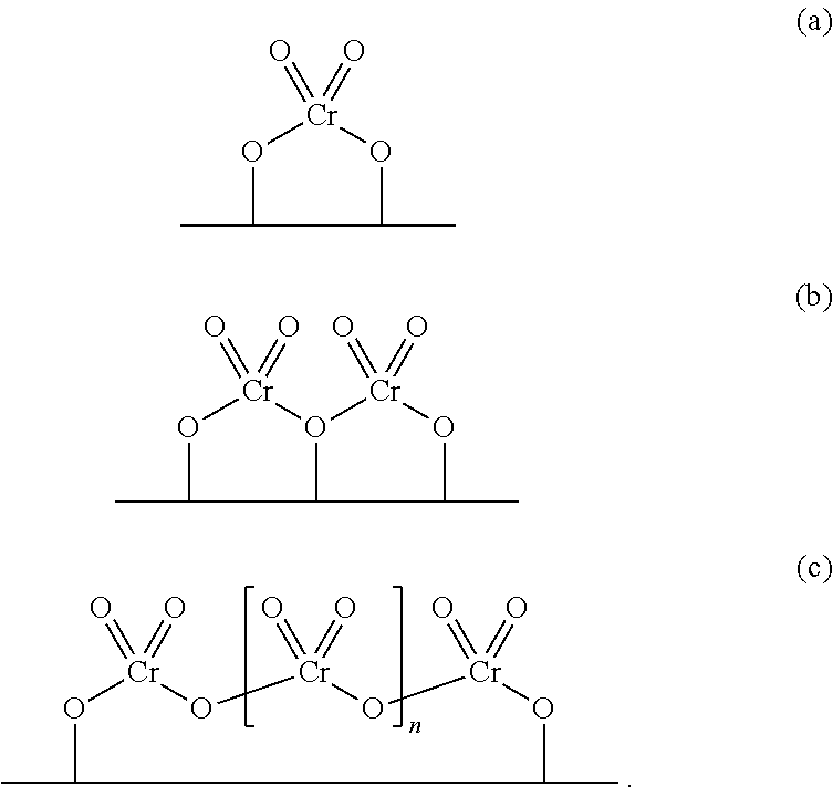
O1[Cr](=O)(=O)O[Cr](=O)(=O)O[Cr](=O)(=O)OC(C)C1C.O1[Cr](=O)(=O)OC(C)C1C.O1[Cr](=O)(=O)O([Cr](OC(C)C)(=O)=O)C(C)C1C
